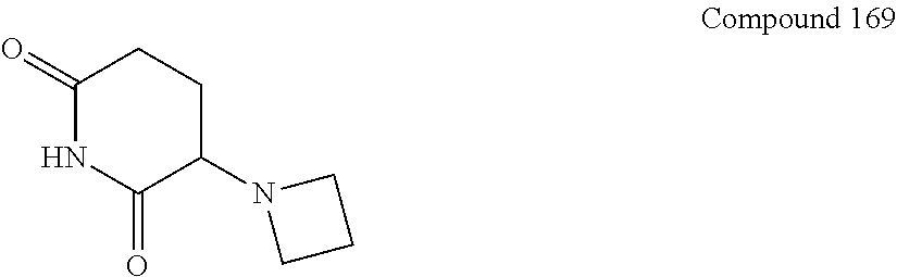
N1(C2C(=O)NC(=O)CC2)CCC1
